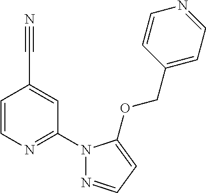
C1=CN=C(N2N=CC=C2OCC2=CC=NC=C2)C=C1C#N
